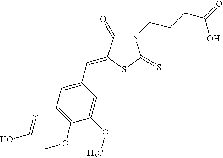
N1(CCCC(=O)O)C(=O)C(=CC2=CC=C(OCC(=O)O)C(OC)=C2)SC1=S
